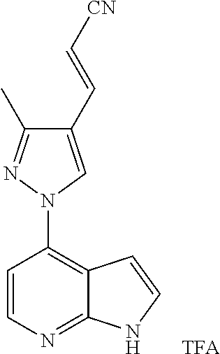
C1=CN=C2C(=C1N1C=C(C=C[CN])C(C)=N1)C=CN2.[TFA]
